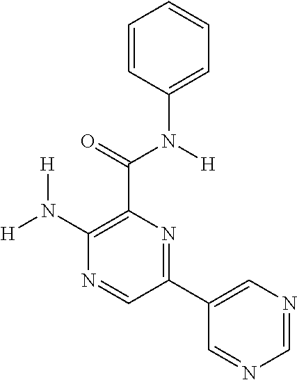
C1=CC(N(C(C2=C(N([H])[H])N=CC(C3=CN=CN=C3)=N2)=O)[H])=CC=C1
